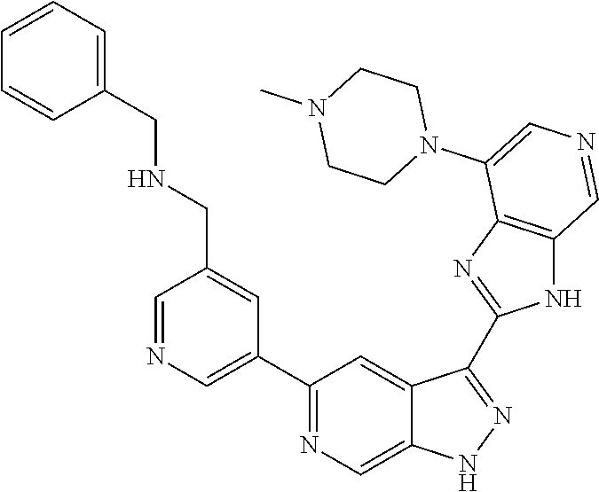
C1(C2=CN=CC(CNCC3=CC=CC=C3)=C2)=NC=C2C(=C1)C(C1=NC3=C(N1)C=NC=C3N1CCN(C)CC1)=NN2
